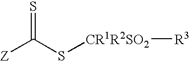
[Z]C(S[CR1R2SO2][R3])=S
